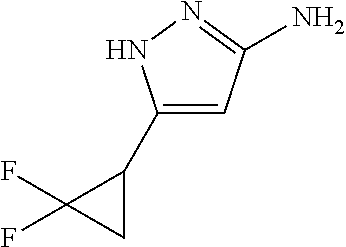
C1(C2C(F)(F)C2)=CC(N)=NN1
